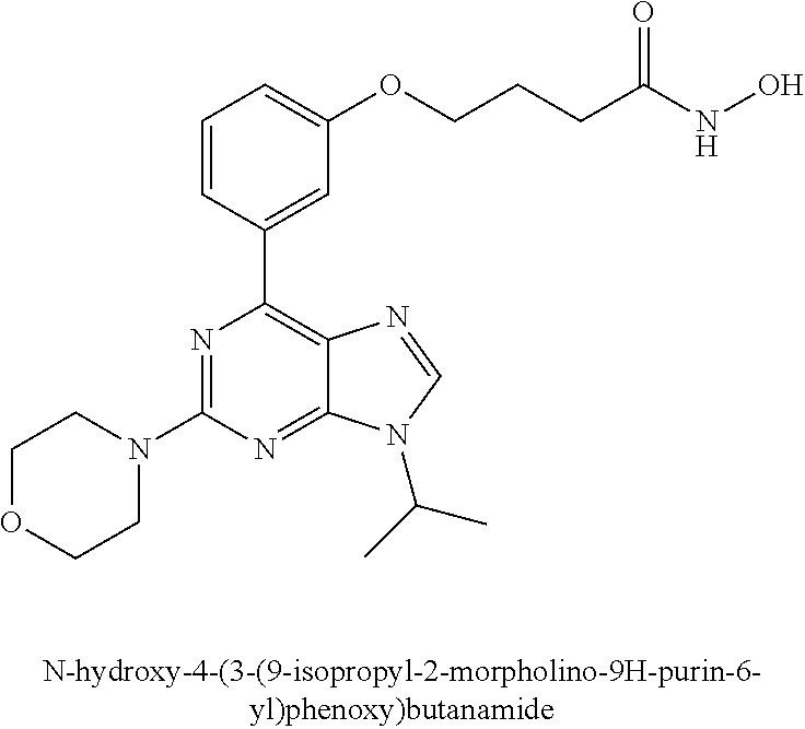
C1OCCN(C2=NC(C3=CC(OCCCC(NO)=O)=CC=C3)=C3C(=N2)N(C(C)C)C=N3)C1
